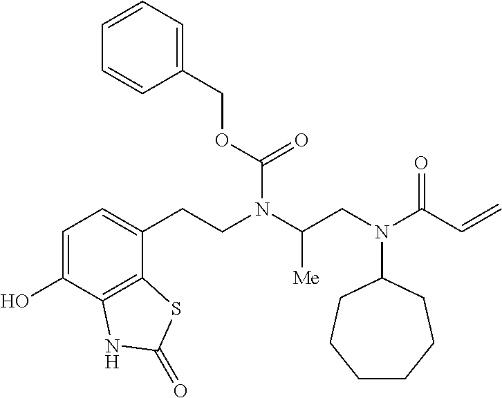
C1=C(O)C2=C(C(CCN(C(CN(C3CCCCCC3)C(=O)C=C)[Me])C(=O)OCC3=CC=CC=C3)=C1)SC(=O)N2
